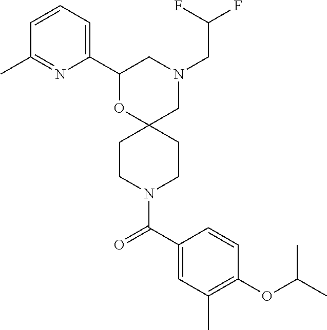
C1(C2=CC=CC(C)=N2)OC2(CN(CC(F)F)C1)CCN(C(C1=CC(C)=C(OC(C)C)C=C1)=O)CC2
